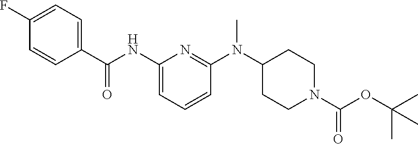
C1(F)=CC=C(C(NC2=CC=CC(N(C3CCN(C(OC(C)(C)C)=O)CC3)C)=N2)=O)C=C1
